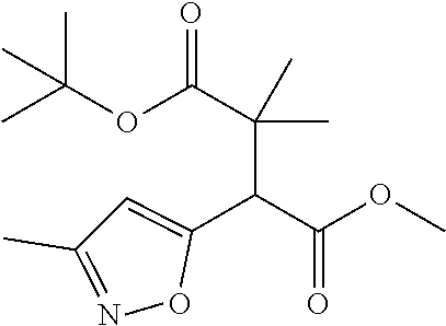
C1=C(C(C(C)(C)C(OC(C)(C)C)=O)C(=O)OC)ON=C1C
